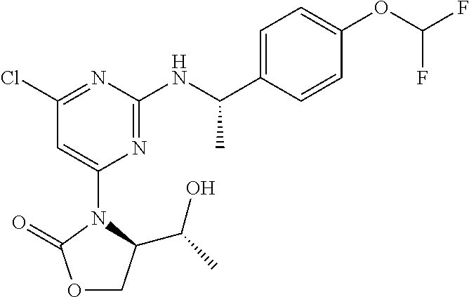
C1=C(OC(F)F)C=CC(C(NC2=NC(N3C(C(C)O)COC3=O)=CC(Cl)=N2)C)=C1
